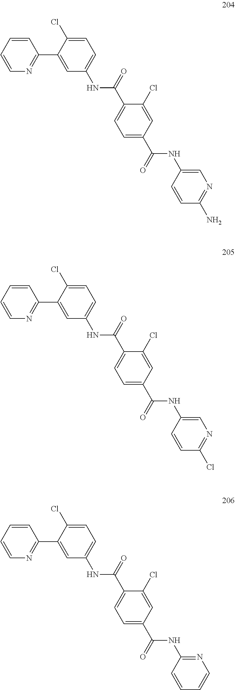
C1=CC=CN=C1C1=CC(NC(C2=CC=C(C(=O)NC3=CN=C(N)C=C3)C=C2Cl)=O)=CC=C1Cl.C1=CC=CN=C1C1=CC(NC(C2=CC=C(C(=O)NC3=CN=C(Cl)C=C3)C=C2Cl)=O)=CC=C1Cl.C1=CC=CN=C1C1=CC(NC(C2=CC=C(C(=O)NC3=NC=CC=C3)C=C2Cl)=O)=CC=C1Cl
